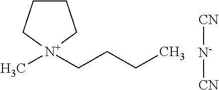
C1CC[N+](CCCC)(C)C1.[CN][N-][CN]
